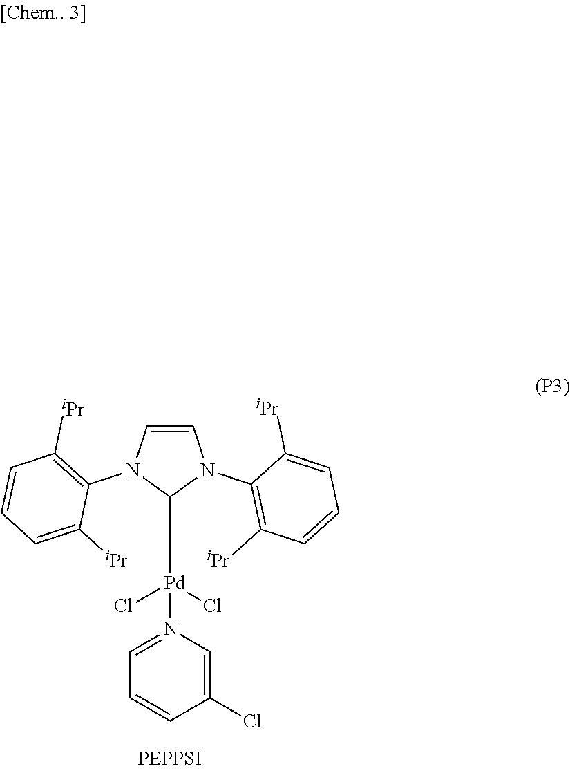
C1=CN(C2=C([iPr])C=CC=C2[iPr])C([Pd](Cl)(Cl)N2=CC=CC(Cl)=C2)N1C1=C([iPr])C=CC=C1[iPr]
